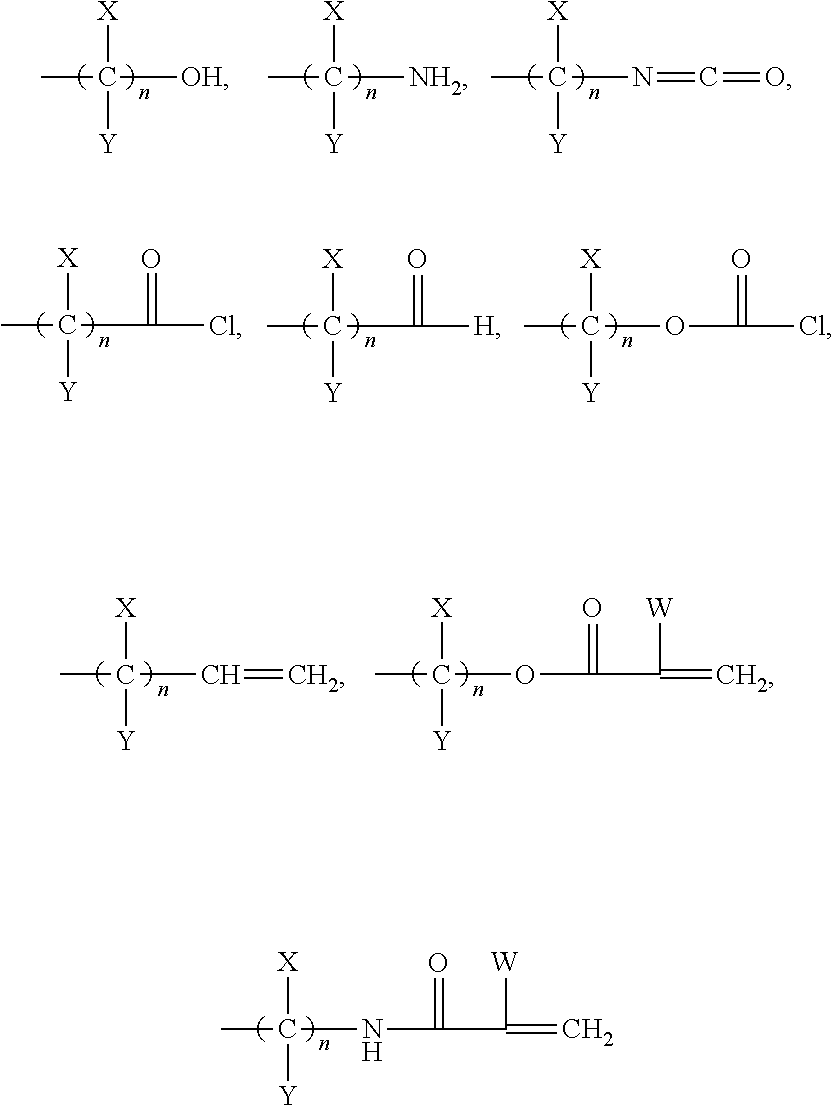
CC([OH])([X])[Y].CC([NH2])([X])[Y].CC(N=C=O)([X])[Y].CC(C(Cl)=O)([X])[Y].CC(C([H])=O)([X])[Y].CC(OC(=O)Cl)([X])[Y].CC(C=C)([X])[Y].CC(OC(C([W])=C)=O)([X])[Y].CC(NC(=O)C([W])=C)([X])[Y]
